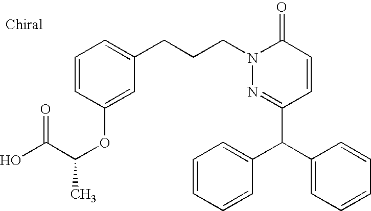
C1=CC(OC(C)C(O)=O)=CC(CCCN2N=C(C(C3=CC=CC=C3)C3=CC=CC=C3)C=CC2=O)=C1
